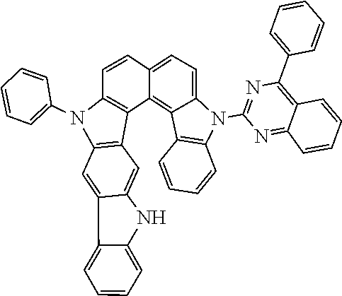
C1=C2C=CC3=C(C2=C2C(=C1)N(C1=NC(C4=CC=CC=C4)=C4C(=N1)C=CC=C4)C1=C2C=CC=C1)C1=C(C=C2C4=CC=CC=C4NC2=C1)N3C1=CC=CC=C1
